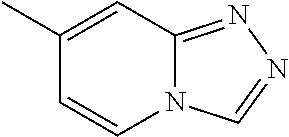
C1=CN2C(=NN=C2)C=C1C
